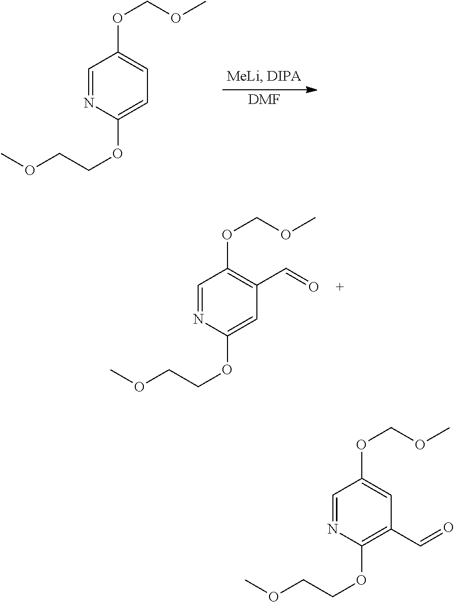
C1=NC(OCCOC)=CC=C1OCOC.[DMF].C1=NC(OCCOC)=CC(C=O)=C1OCOC.C1=NC(OCCOC)=C(C=O)C=C1OCOC
